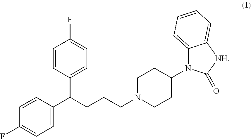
C1=C(C(CCCN2CCC(N3C4=CC=CC=C4[NH]C3=O)CC2)C2=CC=C(F)C=C2)C=CC(F)=C1
